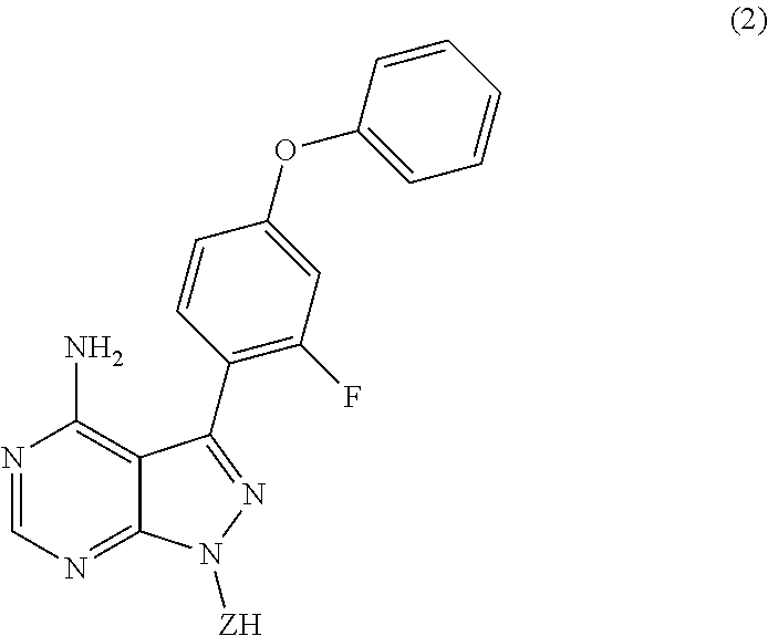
N1=CN=C2C(=C1N)C(C1=C(F)C=C(OC3=CC=CC=C3)C=C1)=NN2[ZH]
